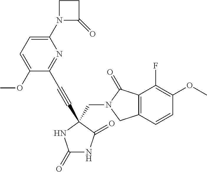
C1=C(N2C(=O)CC2)N=C(C#CC2(CN3C(=O)C4=C(C=CC(OC)=C4F)C3)C(=O)NC(=O)N2)C(OC)=C1
